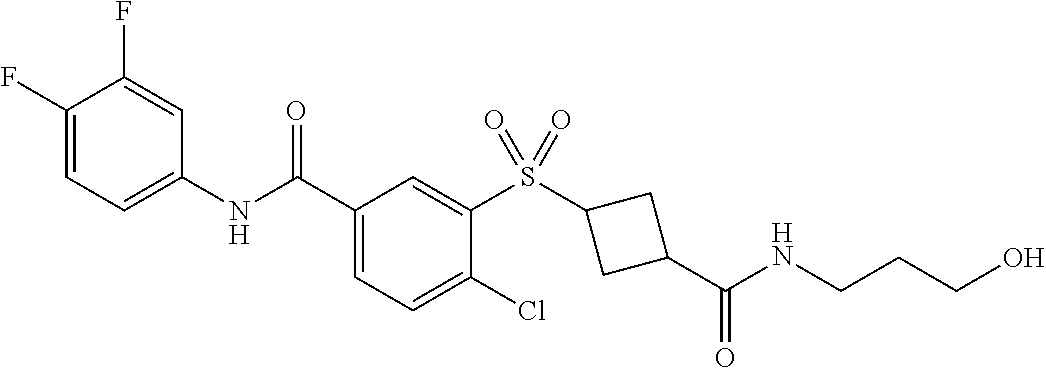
C1(F)=CC=C(NC(C2=CC=C(Cl)C(S(C3CC(C(NCCCO)=O)C3)(=O)=O)=C2)=O)C=C1F
